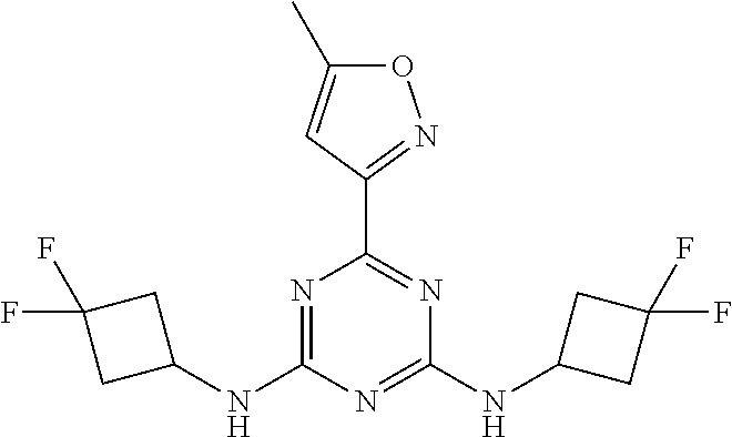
C1(NC2=NC(C3=NOC(C)=C3)=NC(NC3CC(F)(F)C3)=N2)CC(F)(F)C1
